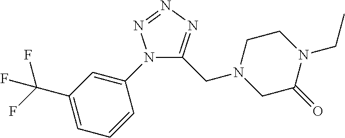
N1(C2=CC(C(F)(F)F)=CC=C2)C(CN2CC(=O)N(CC)CC2)=NN=N1
